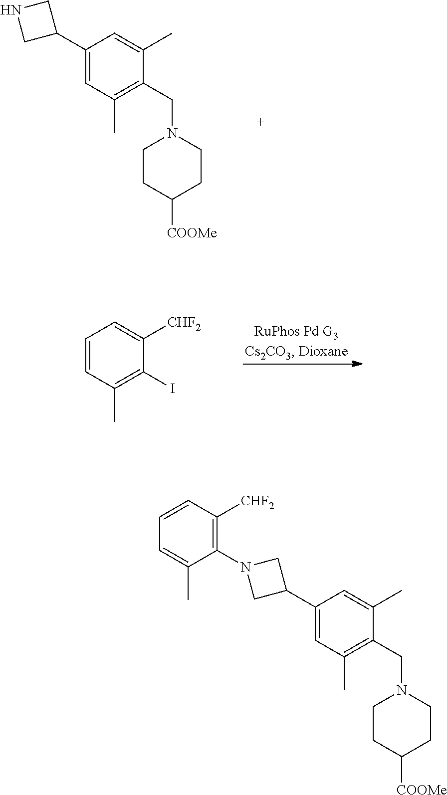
C1(C2CNC2)=CC(C)=C(CN2CCC([COOMe])CC2)C(C)=C1.C1=CC(C)=C(I)C([CHF2])=C1.C1(C2CN(C3=C([CHF2])C=CC=C3C)C2)=CC(C)=C(CN2CCC([COOMe])CC2)C(C)=C1
